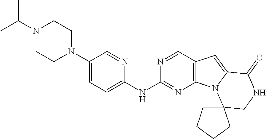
C1(NC2=CC=C(N3CCN(C(C)C)CC3)C=N2)=NC2=C(C=N1)C=C1N2C2(CNC1=O)CCCC2
